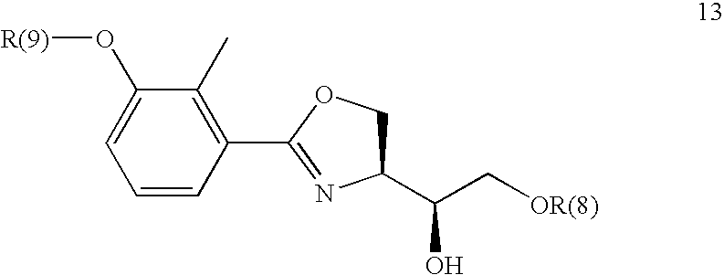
C1=CC(C2=NC(C(O)C[OR(8)])CO2)=C(C)C(O[R(9)])=C1
